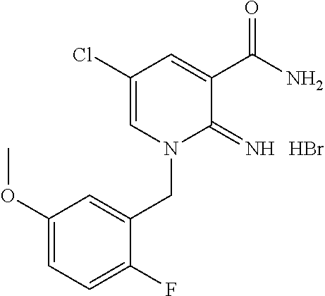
C1(Cl)=CN(CC2=CC(OC)=CC=C2F)C(=N)C(C(N)=O)=C1.Br
